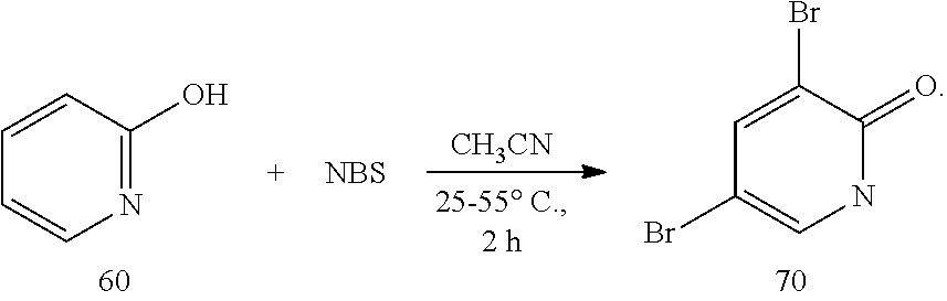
C1=CC(O)=NC=C1.[CH3CN].C1=C(Br)C(=O)NC=C1Br.[NBS]
